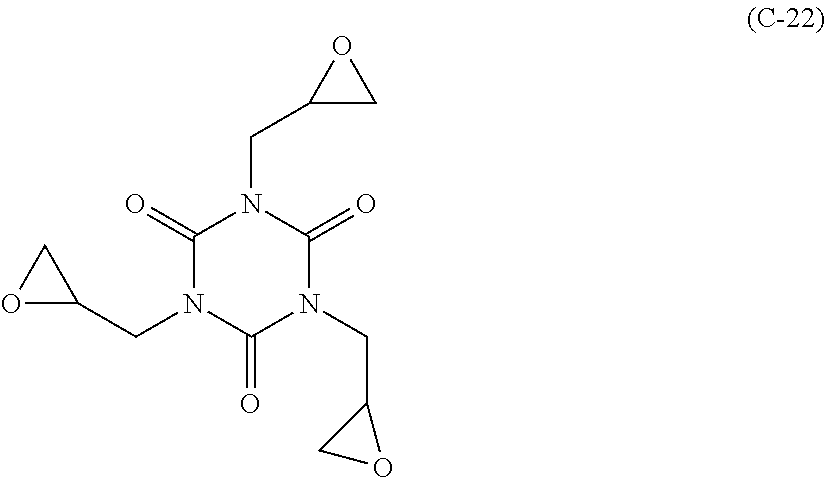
C1(=O)N(CC2CO2)C(=O)N(CC2CO2)C(=O)N1CC1CO1
